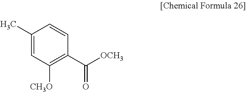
C1(C)=CC([CH3O])=C(C([OCH3])=O)C=C1
